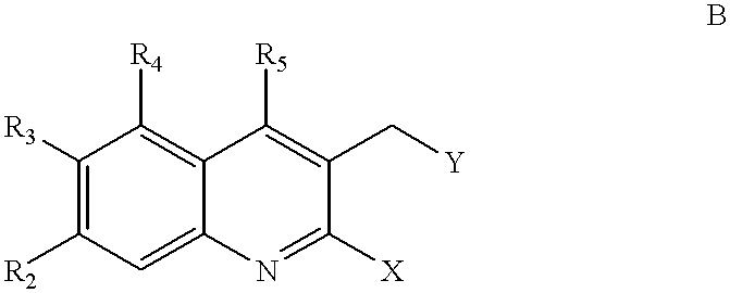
[R3]C1=C([R2])C=C2C(=C1[R4])C([R5])=C(C[Y])C([X])=N2
